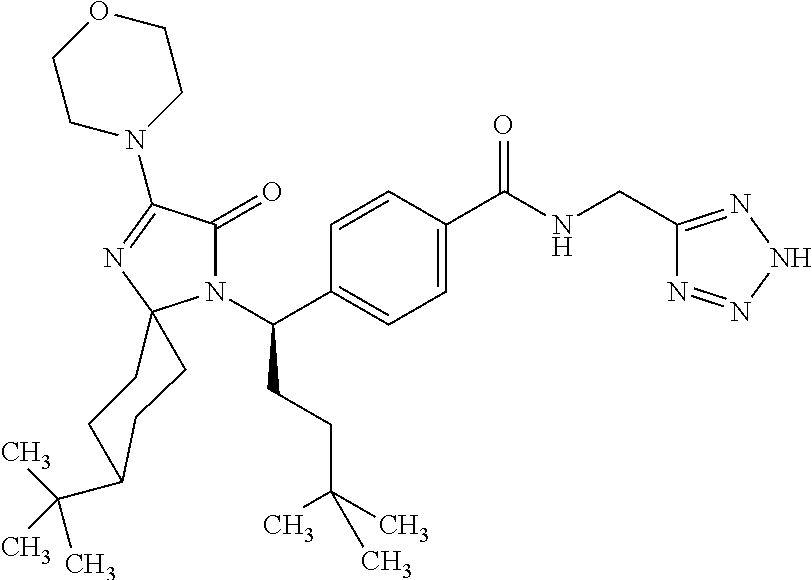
C1=C(C(=O)NCC2=NNN=N2)C=CC(C(N2C(=O)C(N3CCOCC3)=NC23CCC(C(C)(C)C)CC3)CCC(C)(C)C)=C1
